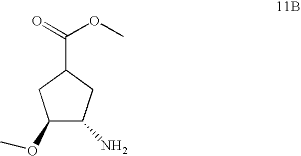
C1(OC)C(N)CC(C(=O)OC)C1
